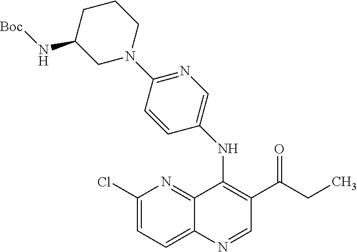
C1(Cl)=CC=C2C(=N1)C(NC1=CN=C(N3CCCC(N[Boc])C3)C=C1)=C(C(CC)=O)C=N2
